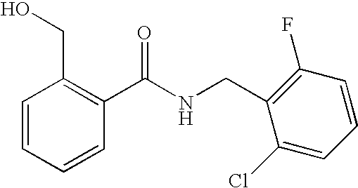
C1=CC=CC(C(NCC2=C(F)C=CC=C2Cl)=O)=C1CO
